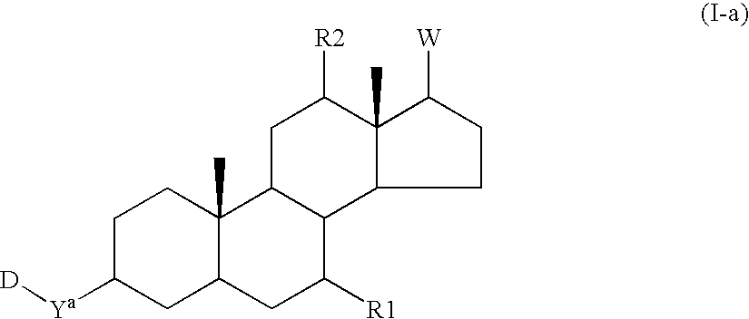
C1([Ya][D])CC2C(C)(CC1)C1C(C([R1])C2)C2CCC([W])C2(C)C([R2])C1
